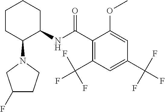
C1CC(N2CC(F)CC2)C(NC(C2=C(C(F)(F)F)C=C(C(F)(F)F)C=C2OC)=O)CC1
